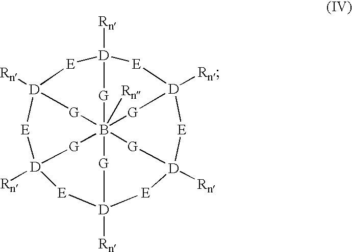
[Rn]B12345[G][D]6([Rn])[E][D]([Rn])([G]1)[E][D]([Rn])([G]2)[E][D]([Rn])([G]3)[E][D]([Rn])([G]4)[E][D]([Rn])([G]5)[E]6
